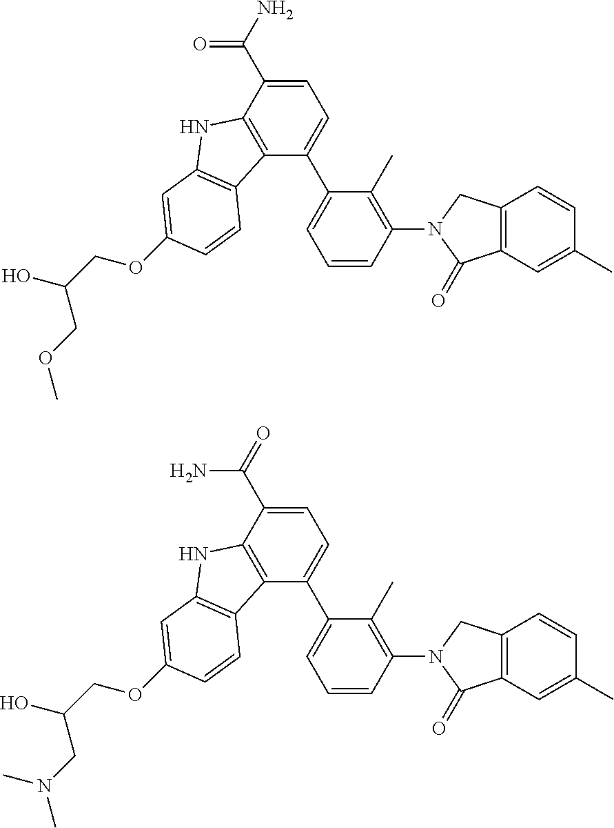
C1=C(C(=O)N)C2=C(C(C3=CC=CC(N4CC5=C(C=C(C)C=C5)C4=O)=C3C)=C1)C1=C(N2)C=C(OCC(O)COC)C=C1.C1=C(C(N)=O)C2=C(C(C3=CC=CC(N4CC5=C(C=C(C)C=C5)C4=O)=C3C)=C1)C1=C(N2)C=C(OCC(O)CN(C)C)C=C1
